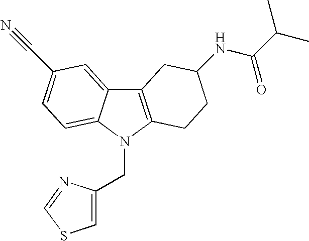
C12=C(N(CC3=CSC=N3)C3=CC=C(C#N)C=C13)CCC(NC(C(C)C)=O)C2
